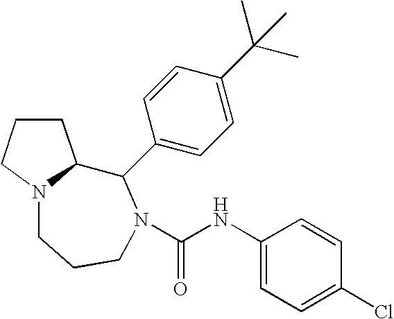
C1CCN2C1C(C1=CC=C(C(C)(C)C)C=C1)N(C(NC1=CC=C(Cl)C=C1)=O)CCC2
